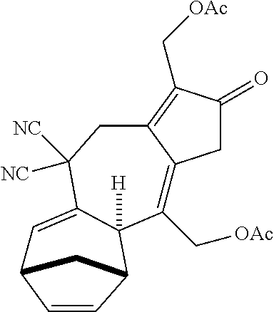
C1C(=O)C(C[OAc])=C2C1=C(C[OAc])C1([H])C(=CC3C=CC1C3)C([NC])([NC])C2
